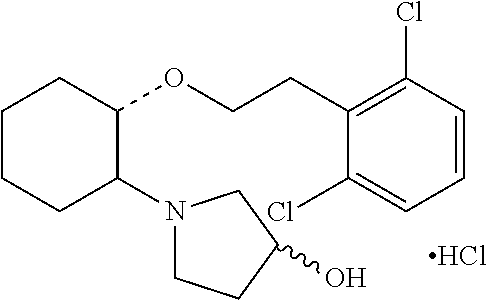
C1CCC(N2CCC(O)C2)C(OCCC2=C(Cl)C=CC=C2Cl)C1.Cl
